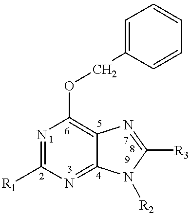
C1=C(COC2=C3C(=NC([R1])=N2)N([R2])C([R3])=N3)C=CC=C1
